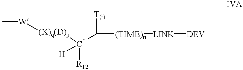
C[W][(X)q(D)p][C*](C([T(t)])[(TIME)n][LINK][DEV])([R12])[H]
